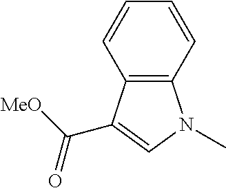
C12=C(C=CC=C1)N(C)C=C2C([MeO])=O
